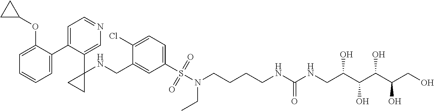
C1=C(C2=CC=NC=C2C2(NCC3=CC(S(N(CCCCNC(NCC(C(C(C(CO)O)O)O)O)=O)CC)(=O)=O)=CC=C3Cl)CC2)C(OC2CC2)=CC=C1
